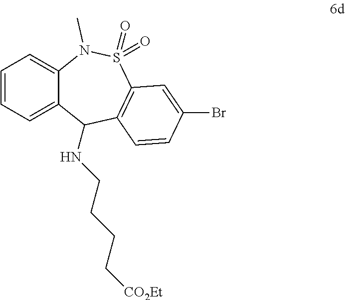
C1=CC=C2C(=C1)N(C)S(=O)(=O)C1=C(C2NCCCC[CO2Et])C=CC(Br)=C1
